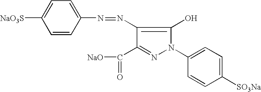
C1=CC(N=NC2=C(O)N(C3=CC=C([SO3Na])C=C3)N=C2C([NaO])=O)=CC=C1[NaO3S]
